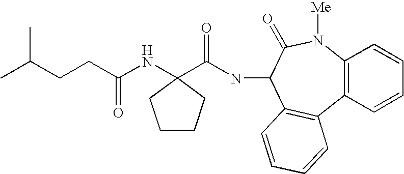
C(CC(NC1(C(=O)NC2C(=O)N([Me])C3=C(C=CC=C3)C3=C2C=CC=C3)CCCC1)=O)C(C)C
